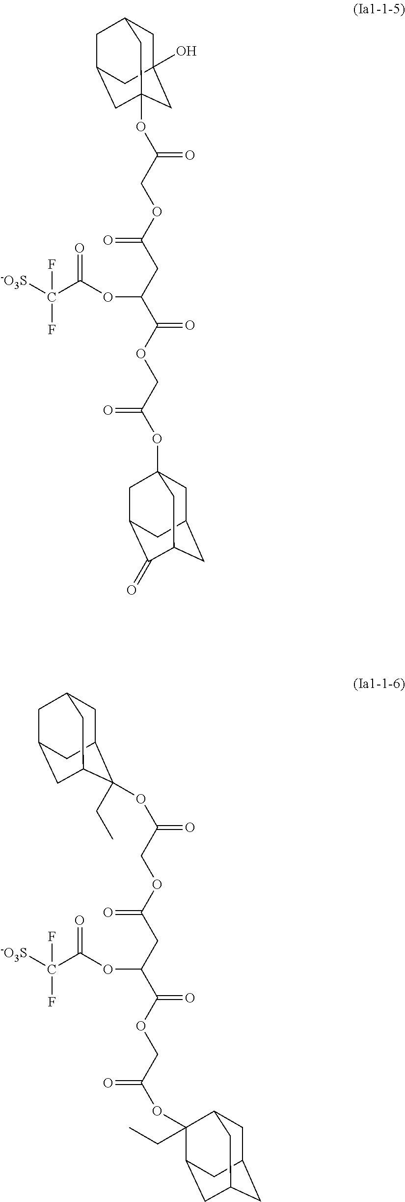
C1C2(O)CC3(OC(COC(CC(C(OCC(OC45CC6CC(C(=O)C(C4)C6)C5)=O)=O)OC(C([-O3S])(F)F)=O)=O)=O)CC(CC1C3)C2.C1C2C(OC(COC(CC(C(OCC(OC3(CC)C4CC5CC(CC3C5)C4)=O)=O)OC(C([-O3S])(F)F)=O)=O)=O)(CC)C3CC(CC1C3)C2
